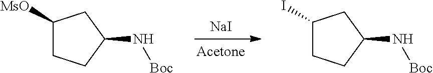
C1([MsO])CCC(N[Boc])C1.C1(I)CCC(N[Boc])C1.[NaI]
